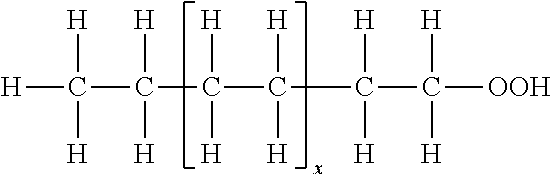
[H]C(C([H])([H])C([H])([H])C([H])([H])C(C([H])([H])[OOH])([H])[H])([H])[H]
